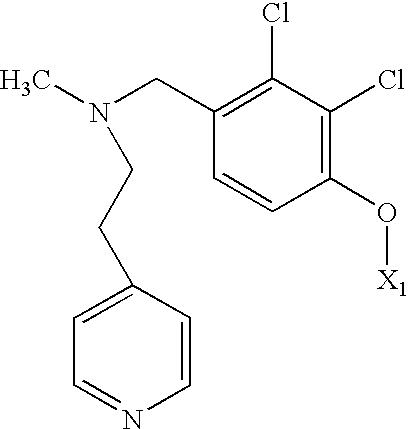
N(CC1=C(Cl)C(Cl)=C(O[X1])C=C1)(C)CCC1=CC=NC=C1
